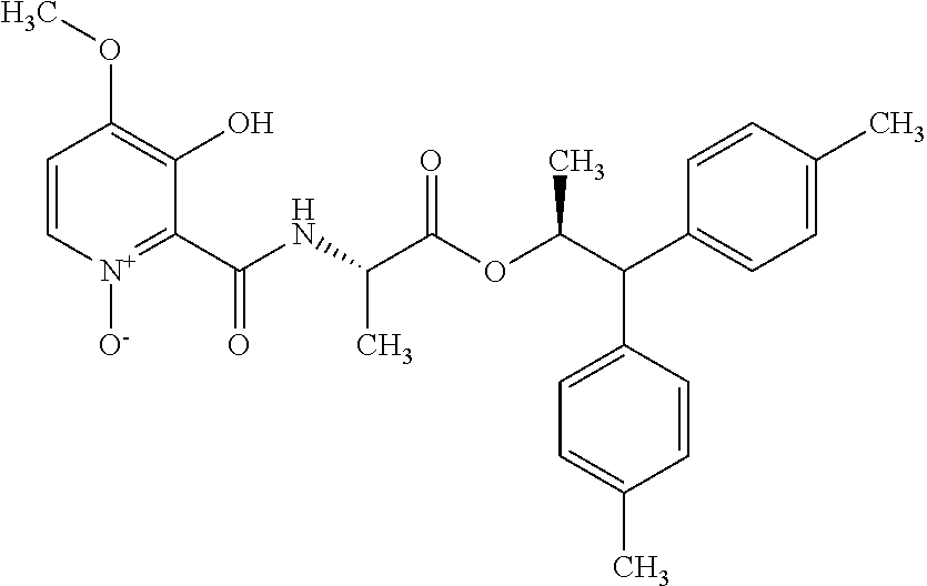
C1=C[N+]([O-])=C(C(NC(C(OC(C(C2=CC=C(C)C=C2)C2=CC=C(C)C=C2)C)=O)C)=O)C(O)=C1OC
